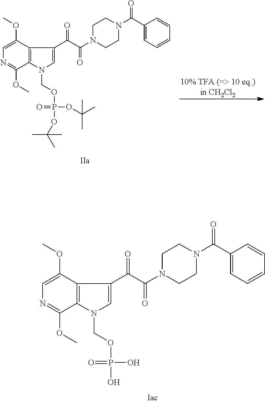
C1=C(OC)C2=C(C(OC)=N1)N(COP(=O)(OC(C)(C)C)OC(C)(C)C)C=C2C(C(=O)N1CCN(C(C2=CC=CC=C2)=O)CC1)=O.C1=C(OC)C2=C(C(OC)=N1)N(COP(=O)(O)O)C=C2C(C(=O)N1CCN(C(C2=CC=CC=C2)=O)CC1)=O
